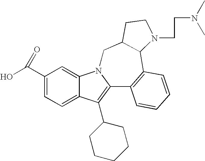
C1(C(O)=O)=CC=C2C(=C1)N1C(=C2C2CCCCC2)C2=C(C3C(C1)CCN3CCN(C)C)C=CC=C2
